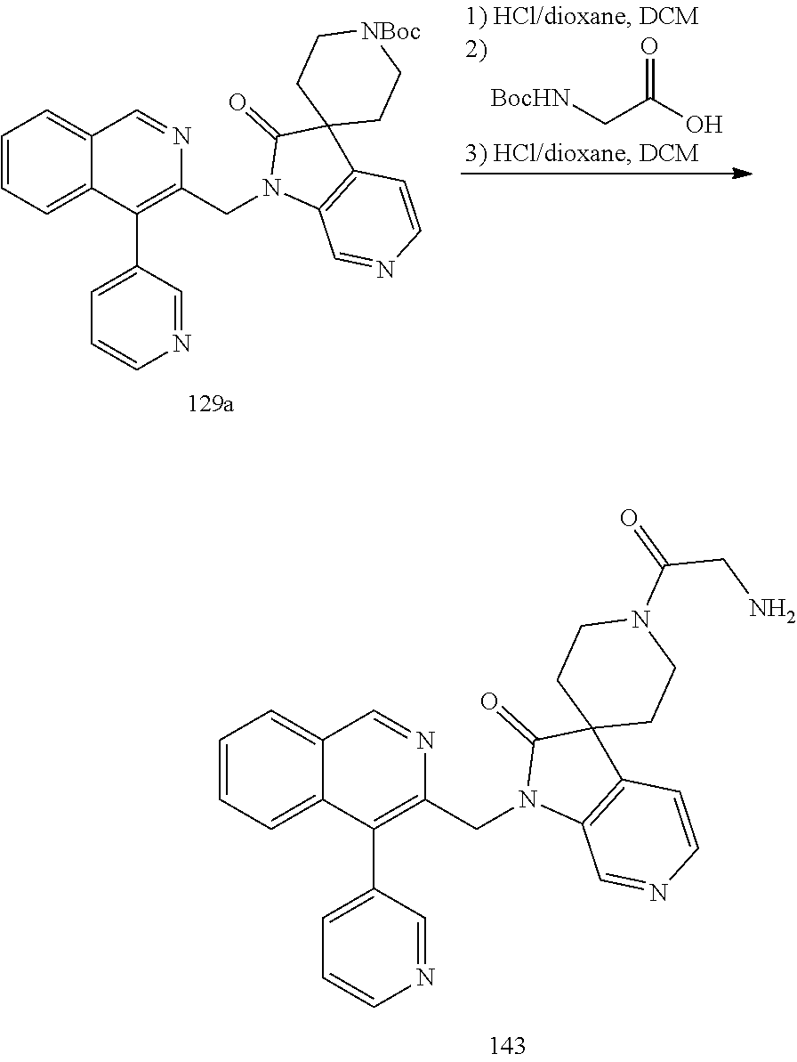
C1=CC=C2C(=C1)C=NC(CN1C3=C(C4(C1=O)CCN(C(=O)CN)CC4)C=CN=C3)=C2C1=CC=CN=C1.[BocHN]CC(O)=O.C1=CC=C2C(=C1)C=NC(CN1C3=C(C4(C1=O)CC[NBoc]CC4)C=CN=C3)=C2C1=CC=CN=C1
